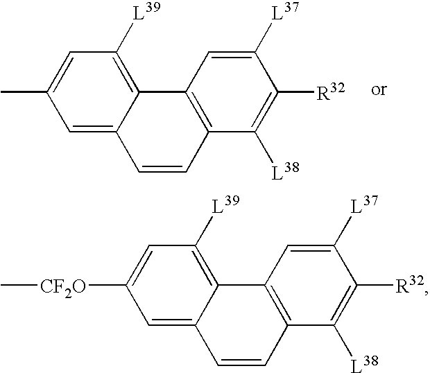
C1=CC2=C(C3=C([L39])C=C(C)C=C13)C=C([L37])C([R32])=C2[L38].C1=CC2=C(C3=C([L39])C=C([CF2O]C)C=C13)C=C([L37])C([R32])=C2[L38]
